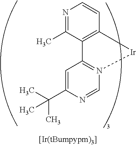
C12=C(C=CN=C1C)[Ir]N1=C2C=C(C(C)(C)C)N=C1
